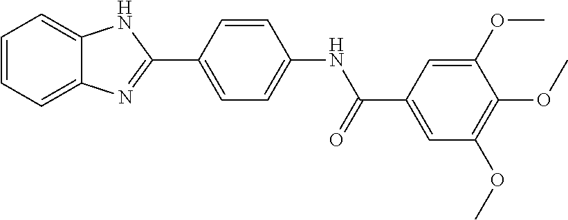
C1=CC=C2C(=C1)NC(C1=CC=C(NC(C3=CC(OC)=C(OC)C(OC)=C3)=O)C=C1)=N2
